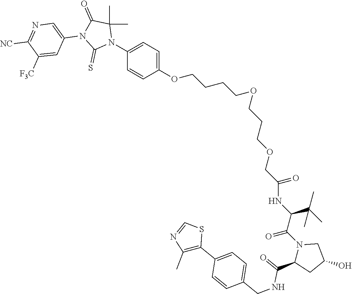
C1(OCCCCOCCCOCC(=O)NC(C(N2C(C(NCC3=CC=C(C4=C(C)N=CS4)C=C3)=O)CC(O)C2)=O)C(C)(C)C)=CC=C(N2C(C)(C)C(=O)N(C3=CN=C([NC])C([F3C])=C3)C2=S)C=C1
